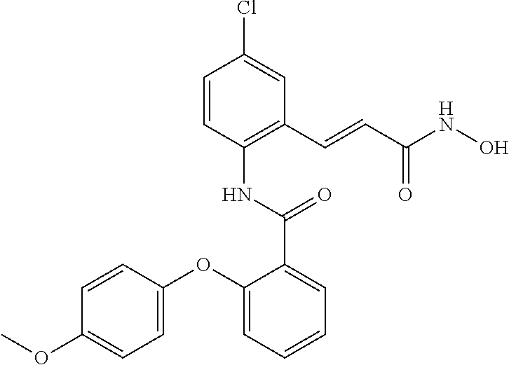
C1=CC(NC(C2=CC=CC=C2OC2=CC=C(OC)C=C2)=O)=C(C=CC(NO)=O)C=C1Cl
